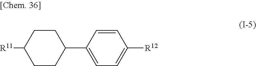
C1CC([R11])CCC1C1=CC=C([R12])C=C1
